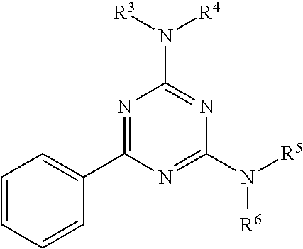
C1=CC=CC(C2=NC(N([R3])[R4])=NC(N([R5])[R6])=N2)=C1
